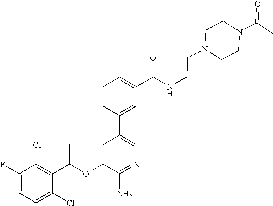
C1=C(F)C(Cl)=C(C(OC2=CC(C3=CC(C(NCCN4CCN(C(C)=O)CC4)=O)=CC=C3)=CN=C2N)C)C(Cl)=C1
